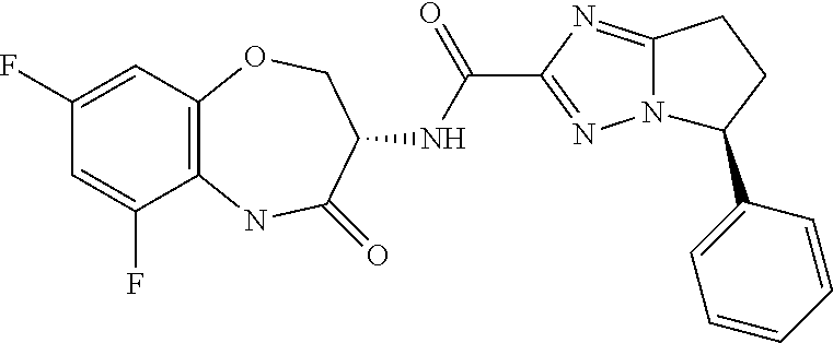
C12=NC(C(NC3C(=O)NC4=C(OC3)C=C(F)C=C4F)=O)=NN1C(C1=CC=CC=C1)CC2
